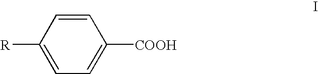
[R]C1=CC=C([COOH])C=C1
